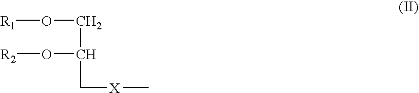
[R1]OCC(O[R2])C[X]C
